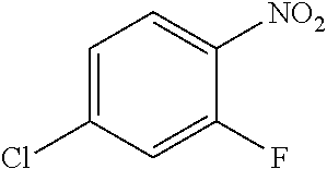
C1=C(Cl)C=C(F)C([NO2])=C1
